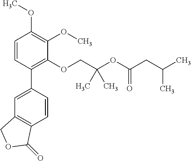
C1=CC(C2=CC3=C(C=C2)C(=O)OC3)=C(OCC(OC(CC(C)C)=O)(C)C)C(OC)=C1OC
